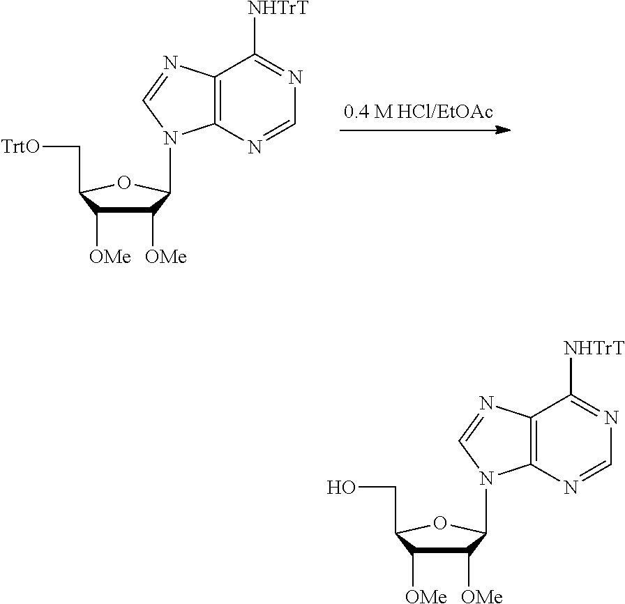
C1=NC2=C(N=CN2C2C([OMe])C([OMe])C(C[TrtO])O2)C([NHTrT])=N1.C1=NC2=C(N=CN2C2C([OMe])C([OMe])C(CO)O2)C([NHTrT])=N1
